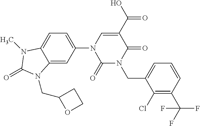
C1(=O)N(CC2=CC=CC(C(F)(F)F)=C2Cl)C(=O)C(C(O)=O)=CN1C1=CC=C2C(=C1)N(CC1OCC1)C(=O)N2C
